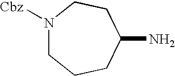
N1([Cbz])CCCC(N)CC1
